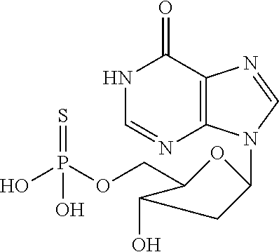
OP(OCC1C(O)CC(N2C3=C(C(=O)NC=N3)N=C2)O1)(=S)O
